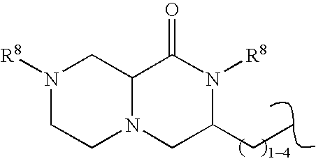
N1([R8])CCN2C(C1)C(=O)N([R8])C(CC)C2
